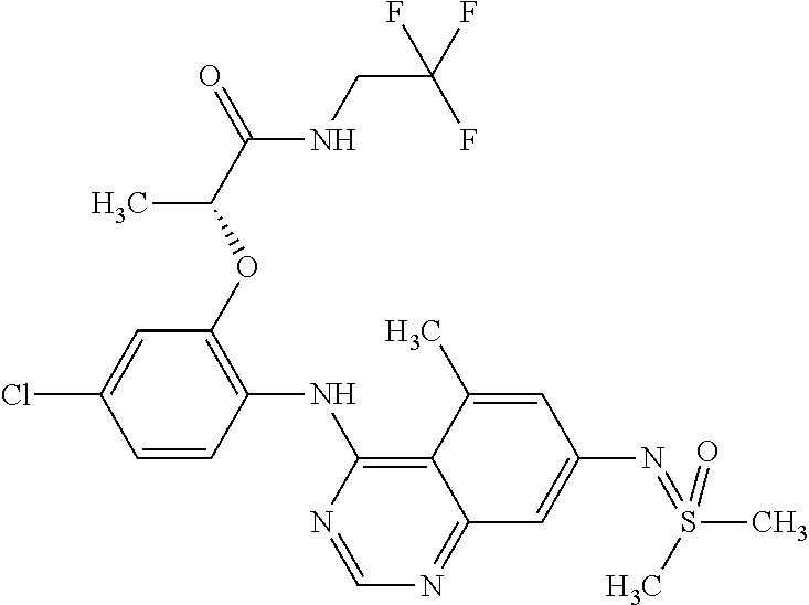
C1=CC(NC2=C3C(=NC=N2)C=C(N=S(C)(C)=O)C=C3C)=C(OC(C(=O)NCC(F)(F)F)C)C=C1Cl
